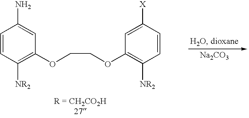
C1=CC([NR2])=C(OCCOC2=C([NR2])C=CC([X])=C2)C=C1N.[Na2CO3]
